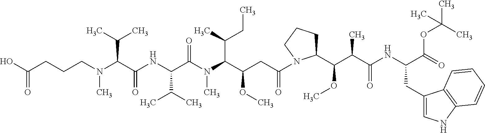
N(C(C(NC(C(C)C)C(N(C)C(C(C)CC)C(CC(=O)N1C(C(C(C(=O)NC(C(=O)OC(C)(C)C)CC2=CNC3=C2C=CC=C3)C)OC)CCC1)OC)=O)=O)C(C)C)(C)CCCC(O)=O
